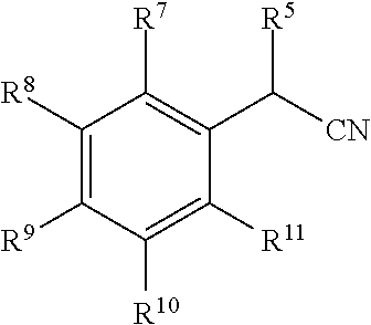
C1([R8])=C([R9])C([R10])=C([R11])C(C([CN])[R5])=C1[R7]
